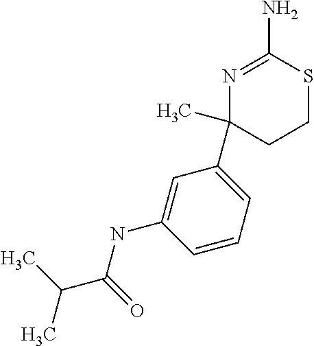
C1(C)(C2=CC=CC(NC(C(C)C)=O)=C2)N=C(N)SCC1
